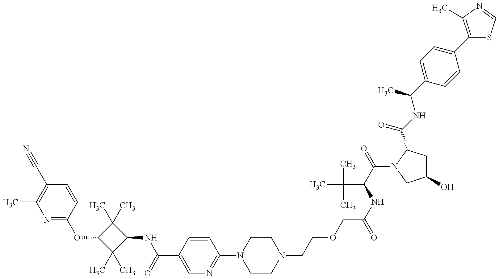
N1=C(OC2C(C)(C)C(NC(=O)C3=CN=C(N4CCN(CCOCC(NC(C(=O)N5C(C(NC(C6=CC=C(C7=C(C)N=CS7)C=C6)C)=O)CC(O)C5)C(C)(C)C)=O)CC4)C=C3)C2(C)C)C=CC(C#N)=C1C
